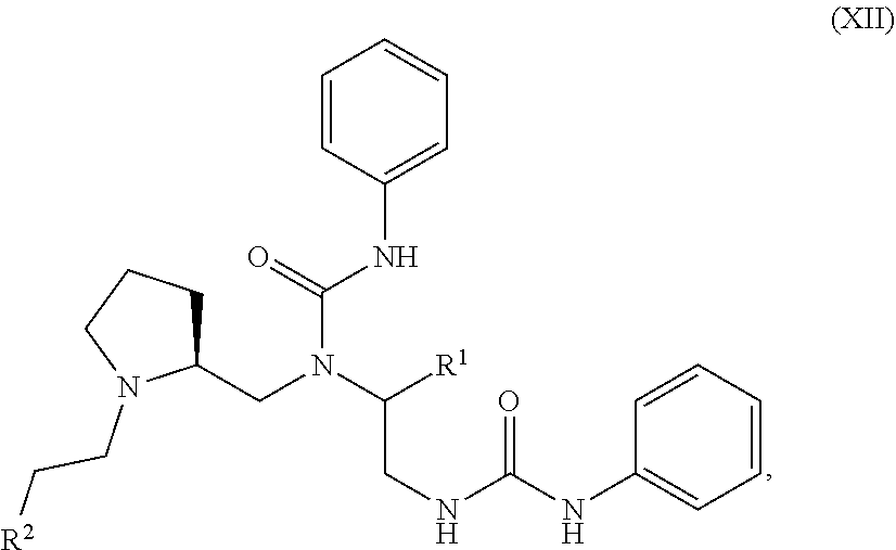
C1=CC(NC(N(CC2CCCN2CC[R2])C([R1])CNC(NC2=CC=CC=C2)=O)=O)=CC=C1
